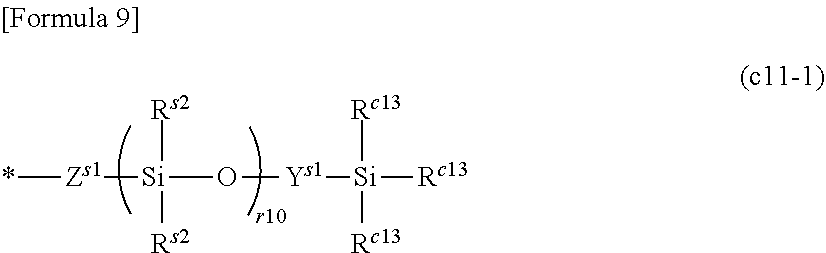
[Zs1]([Si]([Rs2])([Rs2])O[Ys1][Si]([Rc13])([Rc13])[Rc13])*
